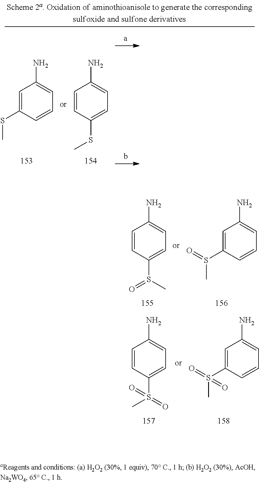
C1=C(S(=O)C)C=CC=C1N.C1=CC(S(=O)C)=CC=C1N.C1=C(S(=O)(C)=O)C=CC=C1N.C1=CC(S(=O)(C)=O)=CC=C1N.C1=C(SC)C=CC=C1N.C1=CC(SC)=CC=C1N
